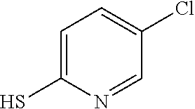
C1=C(S)N=CC(Cl)=C1
